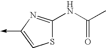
S1C(NC(C)=O)=NC(->C)=C1
